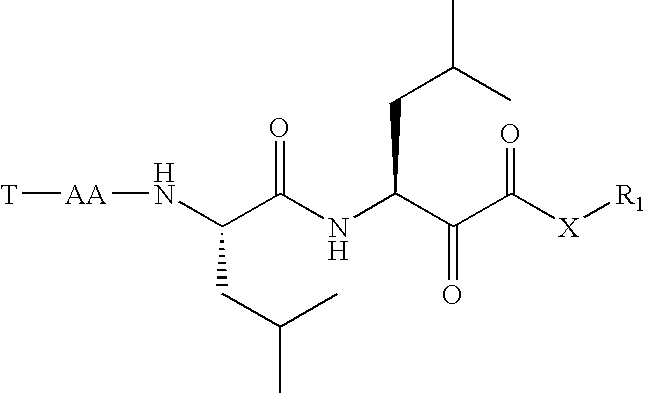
N(C(C(NC(C(C([X][R1])=O)=O)CC(C)C)=O)CC(C)C)[AA][T]
